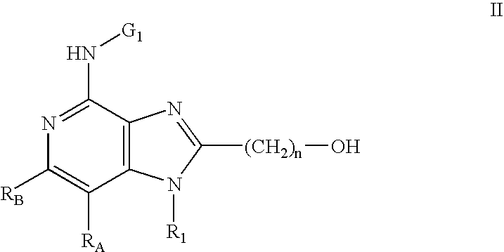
N1=C(N[G1])C2=C(C([RA])=C1[RB])N([R1])C([(CH2)n]O)=N2
